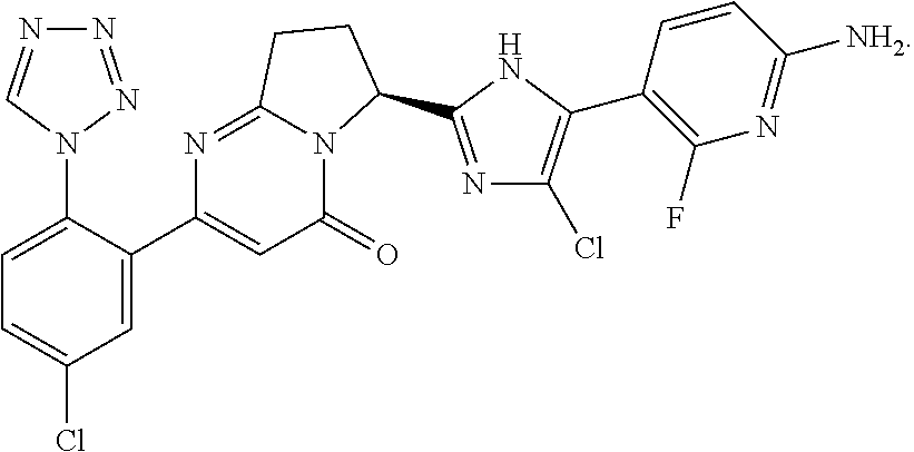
N1(C2=CC=C(Cl)C=C2C2=CC(=O)N3C(=N2)CCC3C2=NC(Cl)=C(C3=C(F)N=C([NH2])C=C3)N2)N=NN=C1
